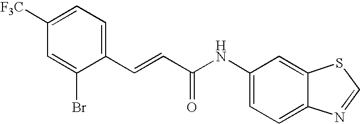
C1=C([F3C])C=C(Br)C(C=CC(NC2=CC=C3C(=C2)SC=N3)=O)=C1
